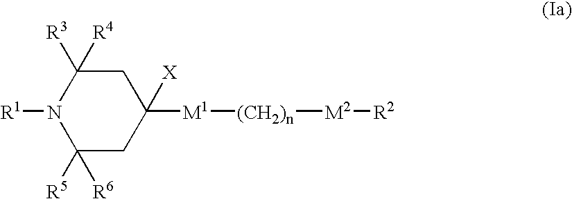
C1([R5])([R6])CC([X])([M1][(CH2)n][M2][R2])CC([R3])([R4])N1[R1]
